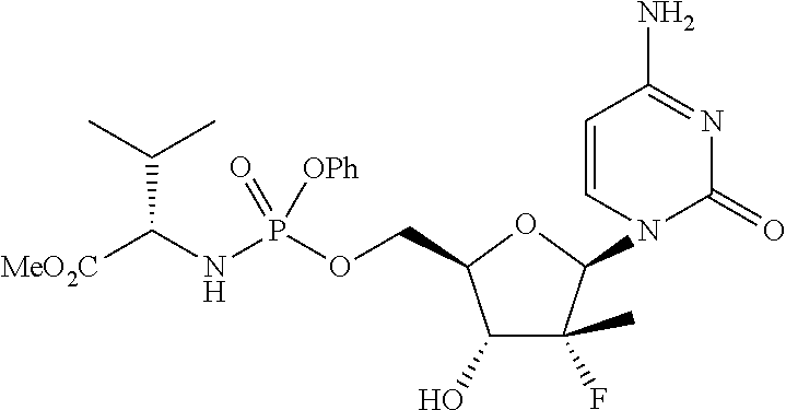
[MeO2C]C(NP(OCC1C(O)C(C)(F)C(N2C(=O)N=C(N)C=C2)O1)(=O)[OPh])C(C)C
